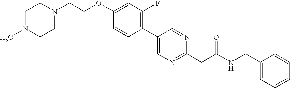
C(OC1=CC(F)=C(C2=CN=C(CC(NCC3=CC=CC=C3)=O)N=C2)C=C1)CN1CCN(C)CC1
